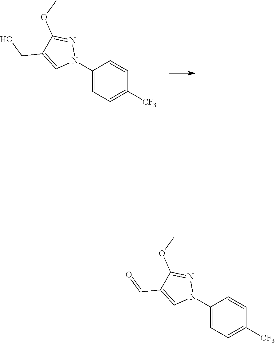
C1(N2N=C(OC)C(CO)=C2)=CC=C([CF3])C=C1.C1(N2N=C(OC)C(C=O)=C2)=CC=C([CF3])C=C1
